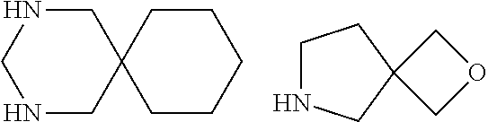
C12(CNCNC1)CCCCC2.C1NCC2(C1)COC2
